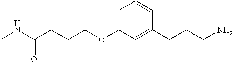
C(CCCOC1=CC=CC(CCCN)=C1)(NC)=O
